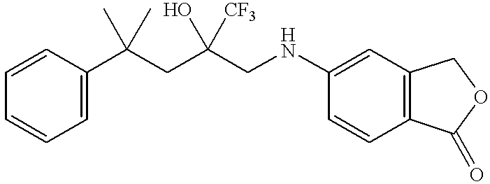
C1=CC(C(CC(CNC2=CC3=C(C=C2)C(=O)OC3)(O)[CF3])(C)C)=CC=C1
